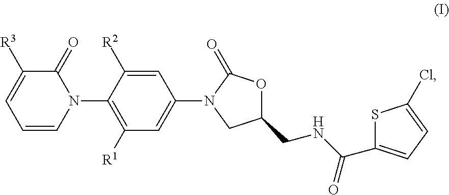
C1=C([R2])C(N2C(=O)C([R3])=CC=C2)=C([R1])C=C1N1CC(CNC(C2=CC=C(Cl)S2)=O)OC1=O
